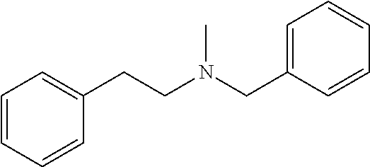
C1=CC=CC(CCN(CC2=CC=CC=C2)C)=C1
